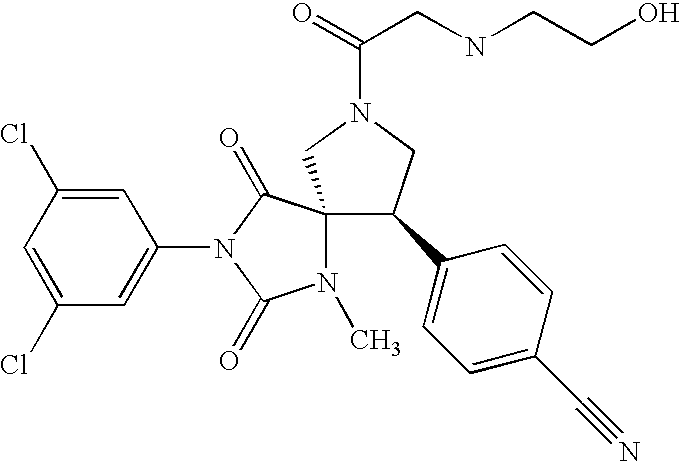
C1=C(Cl)C=C(N2C(=O)C3(N(C)C2=O)C(C2=CC=C(C#N)C=C2)CN(C(CNCCO)=O)C3)C=C1Cl
